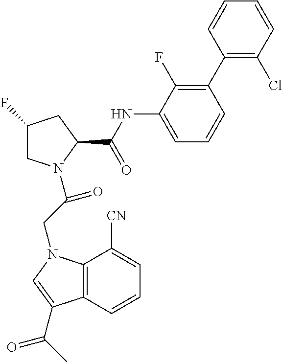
C1C(F)CC(C(NC2=CC=CC(C3=C(Cl)C=CC=C3)=C2F)=O)N1C(CN1C2=C(C(C(C)=O)=C1)C=CC=C2[CN])=O
